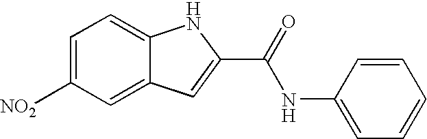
C1=C([NO2])C=C2C(=C1)NC(C(=O)NC1=CC=CC=C1)=C2
